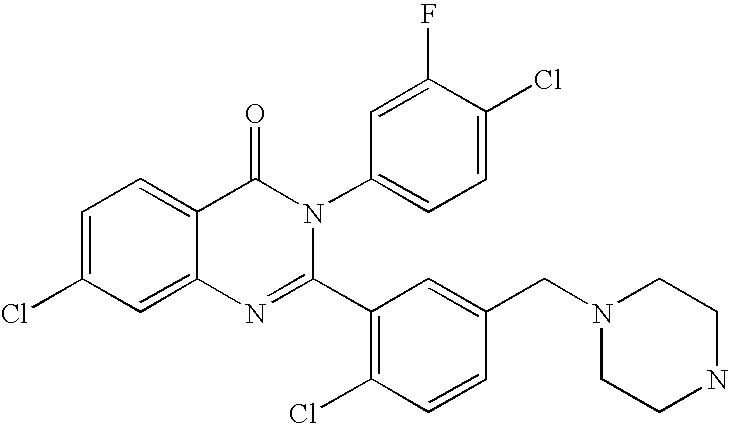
C1=C(Cl)C=C2C(=C1)C(=O)N(C1=CC=C(Cl)C(F)=C1)C(C1=C(Cl)C=CC(CN3CCNCC3)=C1)=N2
